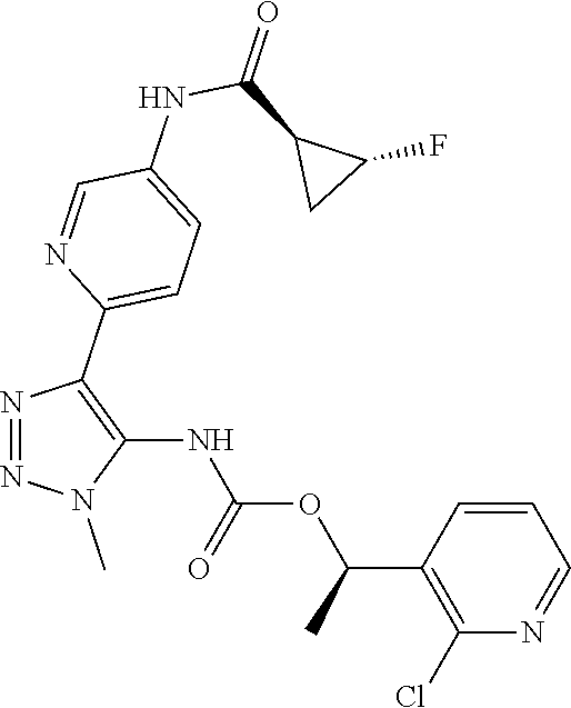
N1=NC(C2=CC=C(NC(C3CC3F)=O)C=N2)=C(NC(OC(C2=C(Cl)N=CC=C2)C)=O)N1C
